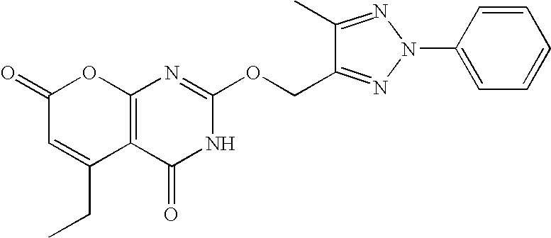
C12=C(C(=O)NC(OCC3=NN(C4=CC=CC=C4)N=C3C)=N1)C(CC)=CC(=O)O2
